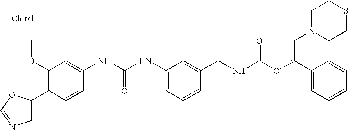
C1(C2=CN=CO2)=C(OC)C=C(NC(NC2=CC=CC(CNC(OC(C3=CC=CC=C3)CN3CCSCC3)=O)=C2)=O)C=C1
